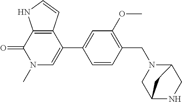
C12=C(C(=O)N(C)C=C1C1=CC(OC)=C(CN3C4CNC(C3)C4)C=C1)NC=C2
